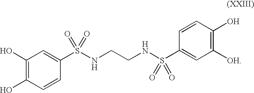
C1(O)=C(O)C=CC(S(NCCNS(C2=CC([OH])=C(O)C=C2)(=O)=O)(=O)=O)=C1
